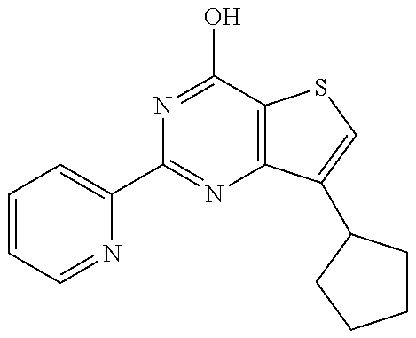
C1=CC=NC(C2=NC3=C(C(O)=N2)SC=C3C2CCCC2)=C1
